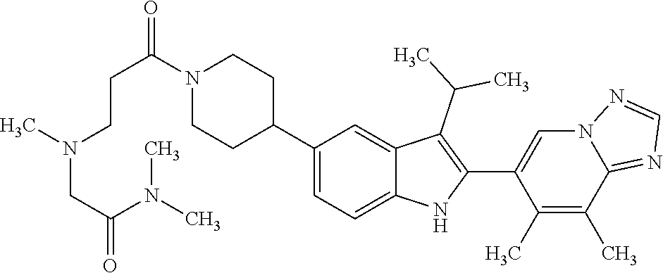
N1(C(CCN(C)CC(N(C)C)=O)=O)CCC(C2=CC=C3C(=C2)C(C(C)C)=C(C2=CN4C(=NC=N4)C(C)=C2C)N3)CC1
